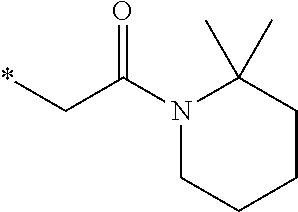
*CC(N1C(C)(C)CCCC1)=O
